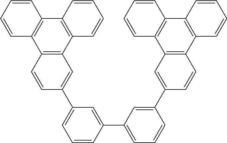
C1=CC=CC2=C1C1=C(C3=C2C=CC=C3)C=C(C2=CC=CC(C3=CC=CC(C4=CC5=C(C=C4)C4=C(C6=C5C=CC=C6)C=CC=C4)=C3)=C2)C=C1
